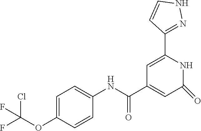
ClC(OC1=CC=C(NC(=O)C2=CC(=O)NC(C3=NNC=C3)=C2)C=C1)(F)F
